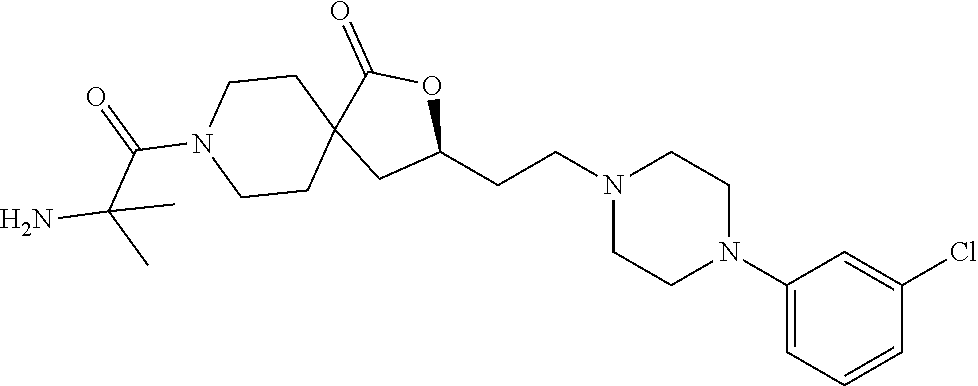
C1(N2CCN(CCC3OC(=O)C4(C3)CCN(C(C(N)(C)C)=O)CC4)CC2)=CC=CC(Cl)=C1
